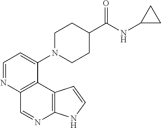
C1=NC2=C(C(N3CCC(C(NC4CC4)=O)CC3)=C1)C1=C(N=C2)NC=C1
